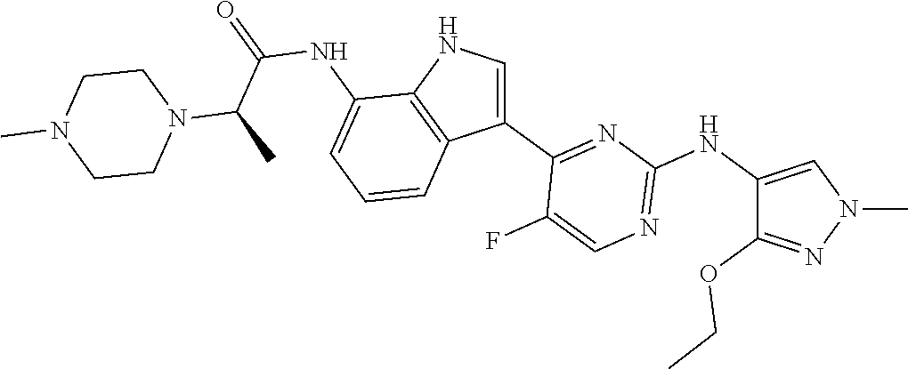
N1=C(NC2=CN(C)N=C2OCC)N=C(C2=CNC3=C2C=CC=C3NC(=O)C(C)N2CCN(C)CC2)C(F)=C1
